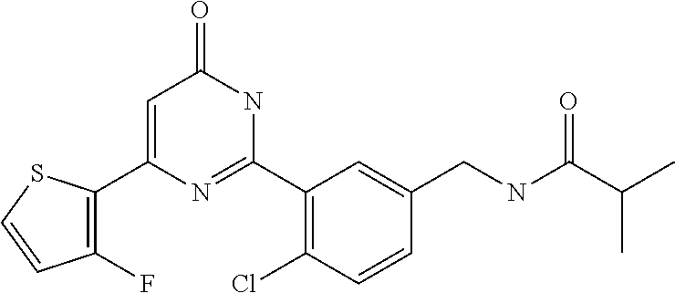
C1(C2=CC(=O)NC(C3=C(Cl)C=CC(CNC(C(C)C)=O)=C3)=N2)=C(F)C=CS1
